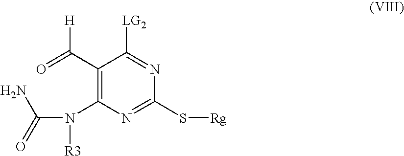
C1(C(=O)[H])=C(N([R3])C(=O)N)N=C(S[Rg])N=C1[LG2]
